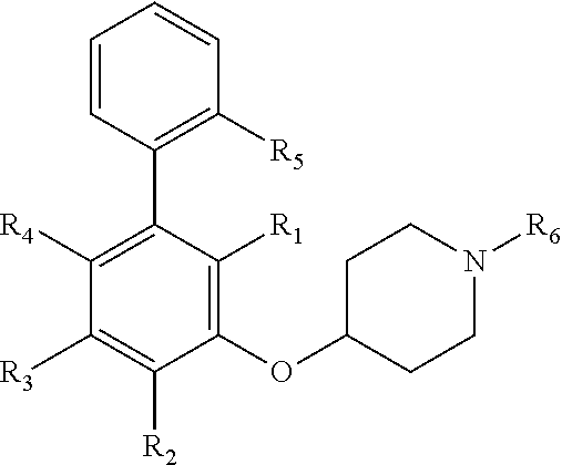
C1=CC(C2=C([R4])C([R3])=C([R2])C(OC3CCN([R6])CC3)=C2[R1])=C([R5])C=C1
